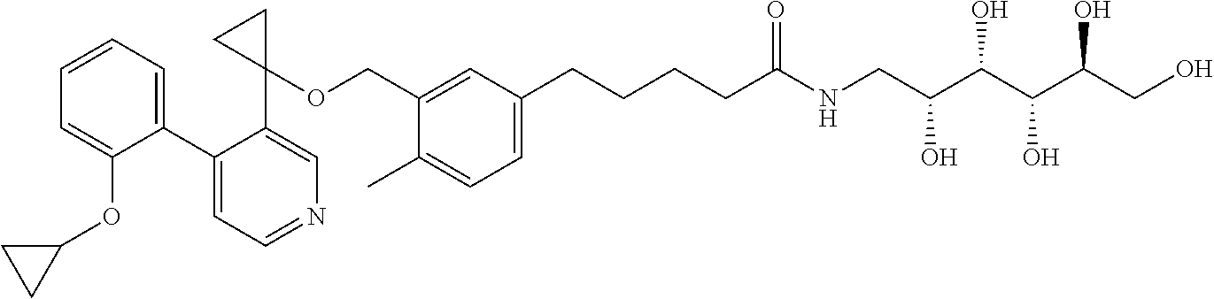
C1(C2=CC=CC=C2OC2CC2)=CC=NC=C1C1(OCC2=CC(CCCCC(NCC(C(C(C(CO)O)O)O)O)=O)=CC=C2C)CC1
